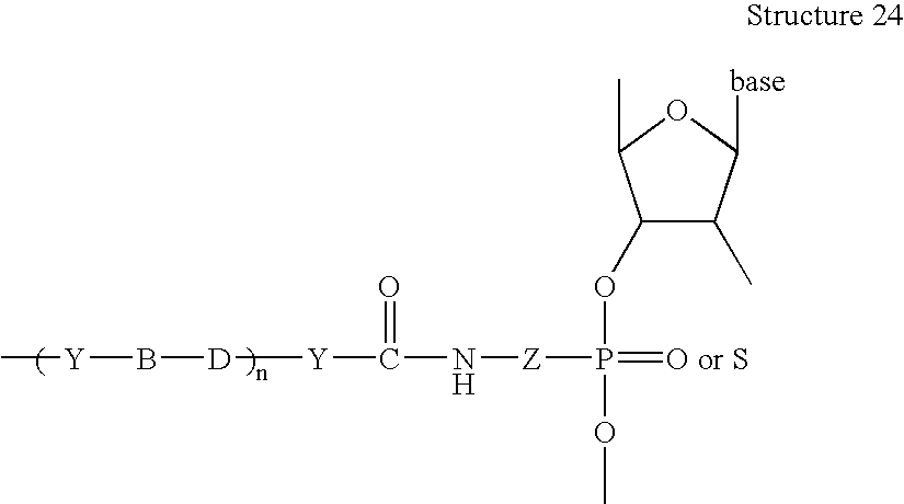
C1(OP(=[O or S])(OC)[Z]NC([Y][D]B[Y]C)=O)C(C)C([base])OC1C
